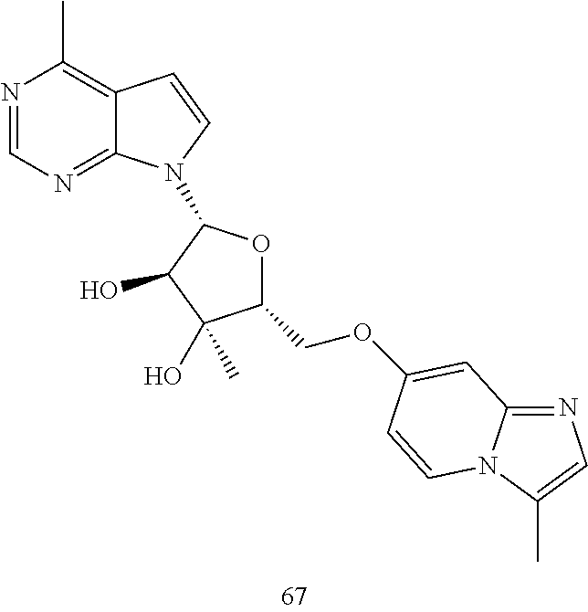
N1=CN=C2C(=C1C)C=CN2C1OC(COC2=CC3=NC=C(C)N3C=C2)C(O)(C)C1O
